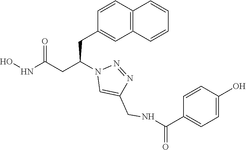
C1(CC(CC(NO)=O)N2C=C(CNC(C3=CC=C(O)C=C3)=O)N=N2)=CC2=C(C=C1)C=CC=C2
